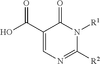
C1(C(O)=O)=CN=C([R2])N([R1])C1=O
